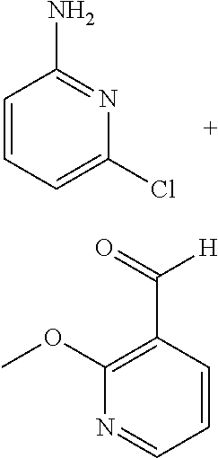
C1=CC=C(Cl)N=C1N.C1(OC)=C(C([H])=O)C=CC=N1
